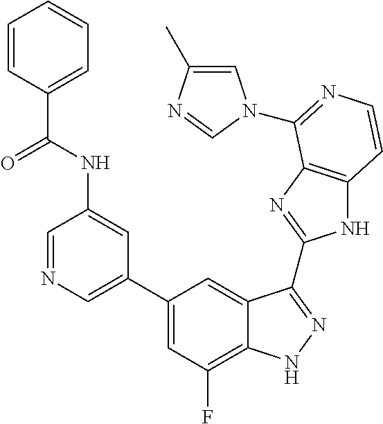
C1=C(C2=CC(F)=C3C(=C2)C(C2=NC4=C(N2)C=CN=C4N2C=C(C)N=C2)=NN3)C=C(NC(=O)C2=CC=CC=C2)C=N1
